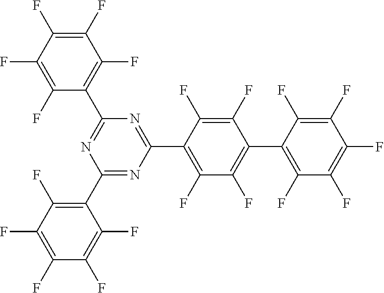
C1(F)=C(C2=NC(C3=C(F)C(F)=C(F)C(F)=C3F)=NC(C3=C(F)C(F)=C(F)C(F)=C3F)=N2)C(F)=C(F)C(C2=C(F)C(F)=C(F)C(F)=C2F)=C1F
